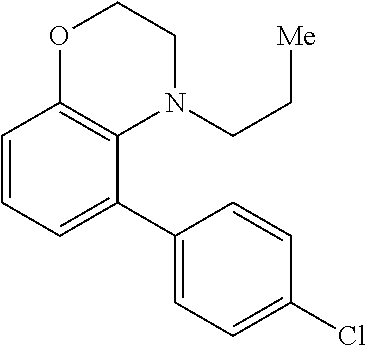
C([Me])CN1CCOC2=C1C(C1=CC=C(Cl)C=C1)=CC=C2
